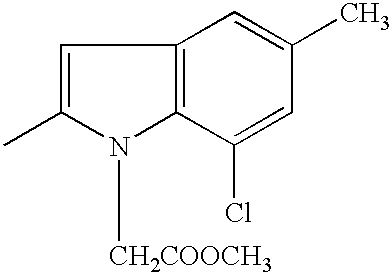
C1=C(C)N([CH2COOCH3])C2=C1C=C(C)C=C2Cl
